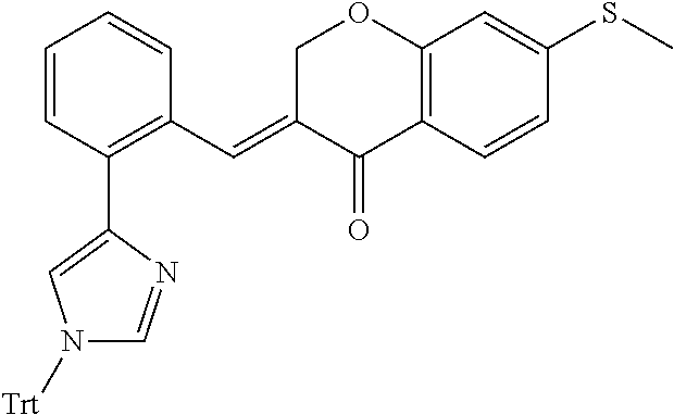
C12=C(C=CC(SC)=C1)C(=O)C(=CC1=C(C3=CN([Trt])C=N3)C=CC=C1)CO2
